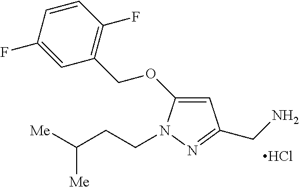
C1=C(OCC2=C(F)C=CC(F)=C2)N(CCC([Me])[Me])N=C1CN.Cl
